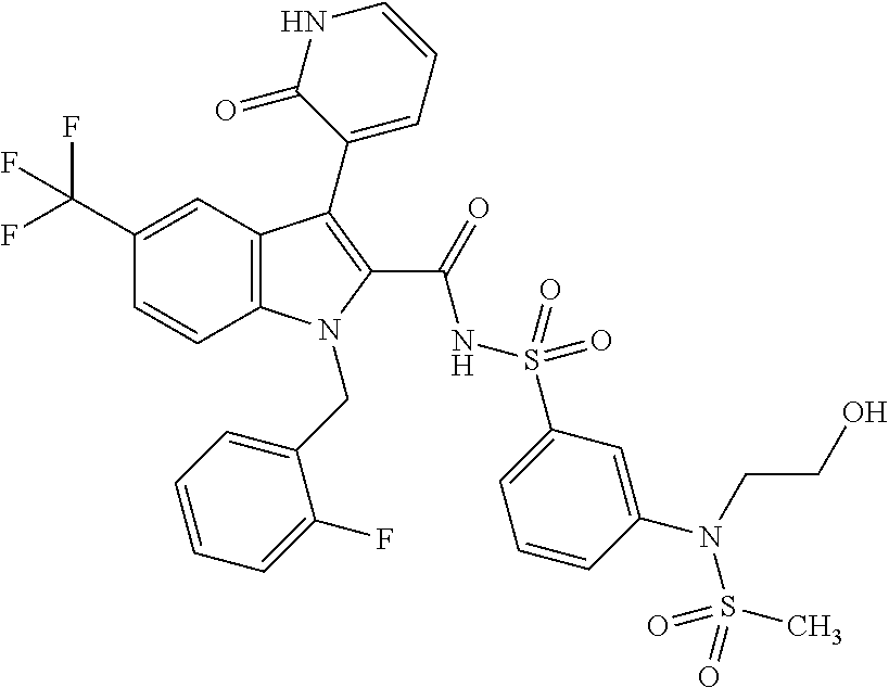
C12=C(C=C(C(F)(F)F)C=C1)C(C1=CC=CNC1=O)=C(C(=O)NS(C1=CC=CC(N(S(C)(=O)=O)CCO)=C1)(=O)=O)N2CC1=CC=CC=C1F
